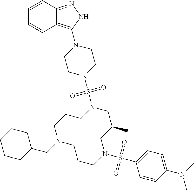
N1(CC2CCCCC2)CCCN(S(C2=CC=C(N(C)C)C=C2)(=O)=O)CC(C)CN(S(N2CCN(C3=C4C(=NN3)C=CC=C4)CC2)(=O)=O)CCC1
